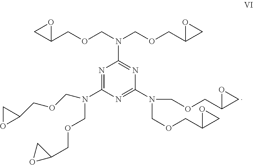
N1=C(N(COCC2CO2)COCC2CO2)N=C(N(COCC2CO2)COCC2CO2)N=C1N(COCC1OC1)COCC1CO1
